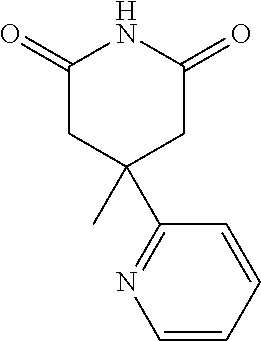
C1(=O)CC(C)(C2=NC=CC=C2)CC(=O)N1
